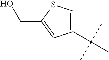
C1(C(C)(C)C)=CSC(CO)=C1
